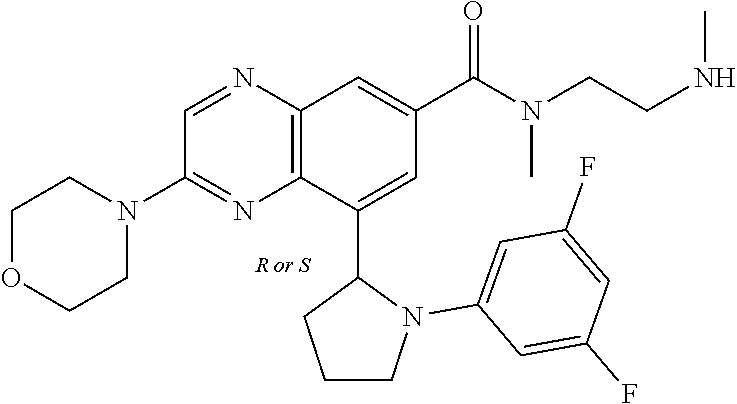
C12=C(N=CC(N3CCOCC3)=N1)C=C(C(=O)N(CCNC)C)C=C2C1CCCN1C1=CC(F)=CC(F)=C1
